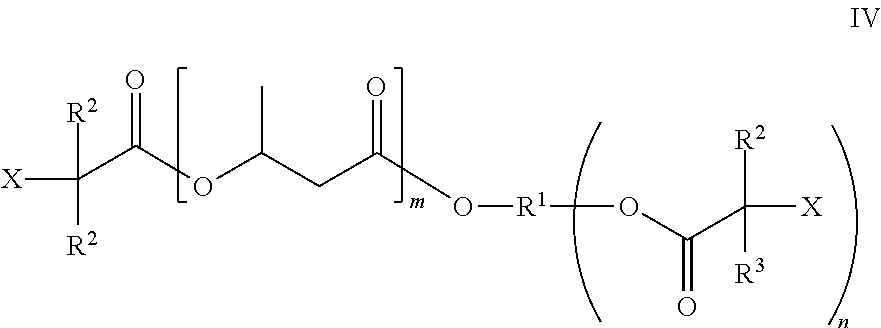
[X]C([R2])([R2])C(OC(CC(O[R1]OC(C([R2])([X])[R3])=O)=O)C)=O
